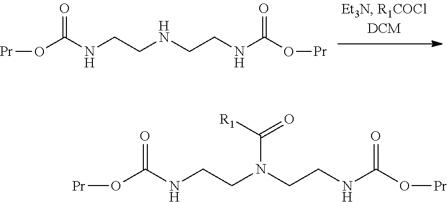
[Pr]OC(NCCNCCNC(O[Pr])=O)=O.[Pr]OC(NCCN(CCNC(O[Pr])=O)C([R1])=O)=O
